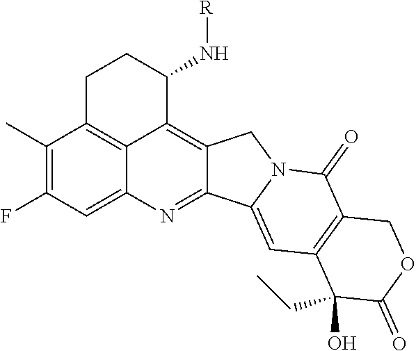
C1(C)=C(F)C=C2C3=C1CCC(N[R])C3=C1C(=N2)C2=CC3=C(C(=O)N2C1)COC(=O)C3(O)CC
